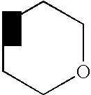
C1CCOCC1
